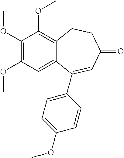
C1(OC)=C(OC)C=C2C(=C1OC)CCC(=O)C=C2C1=CC=C(OC)C=C1
